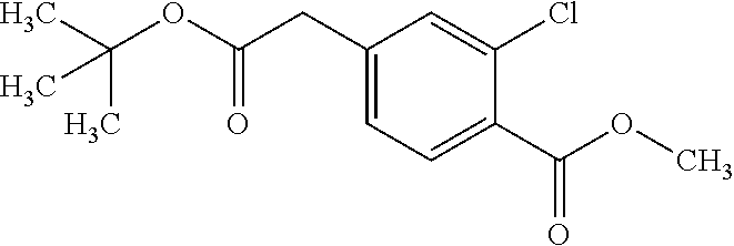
C1(CC(OC(C)(C)C)=O)=CC=C(C(OC)=O)C(Cl)=C1
